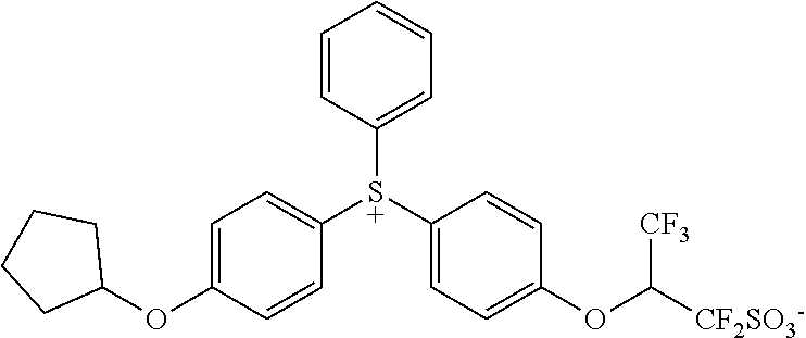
C1=CC([S+](C2=CC=C(OC([CF2SO3-])[CF3])C=C2)C2=CC=C(OC3CCCC3)C=C2)=CC=C1
